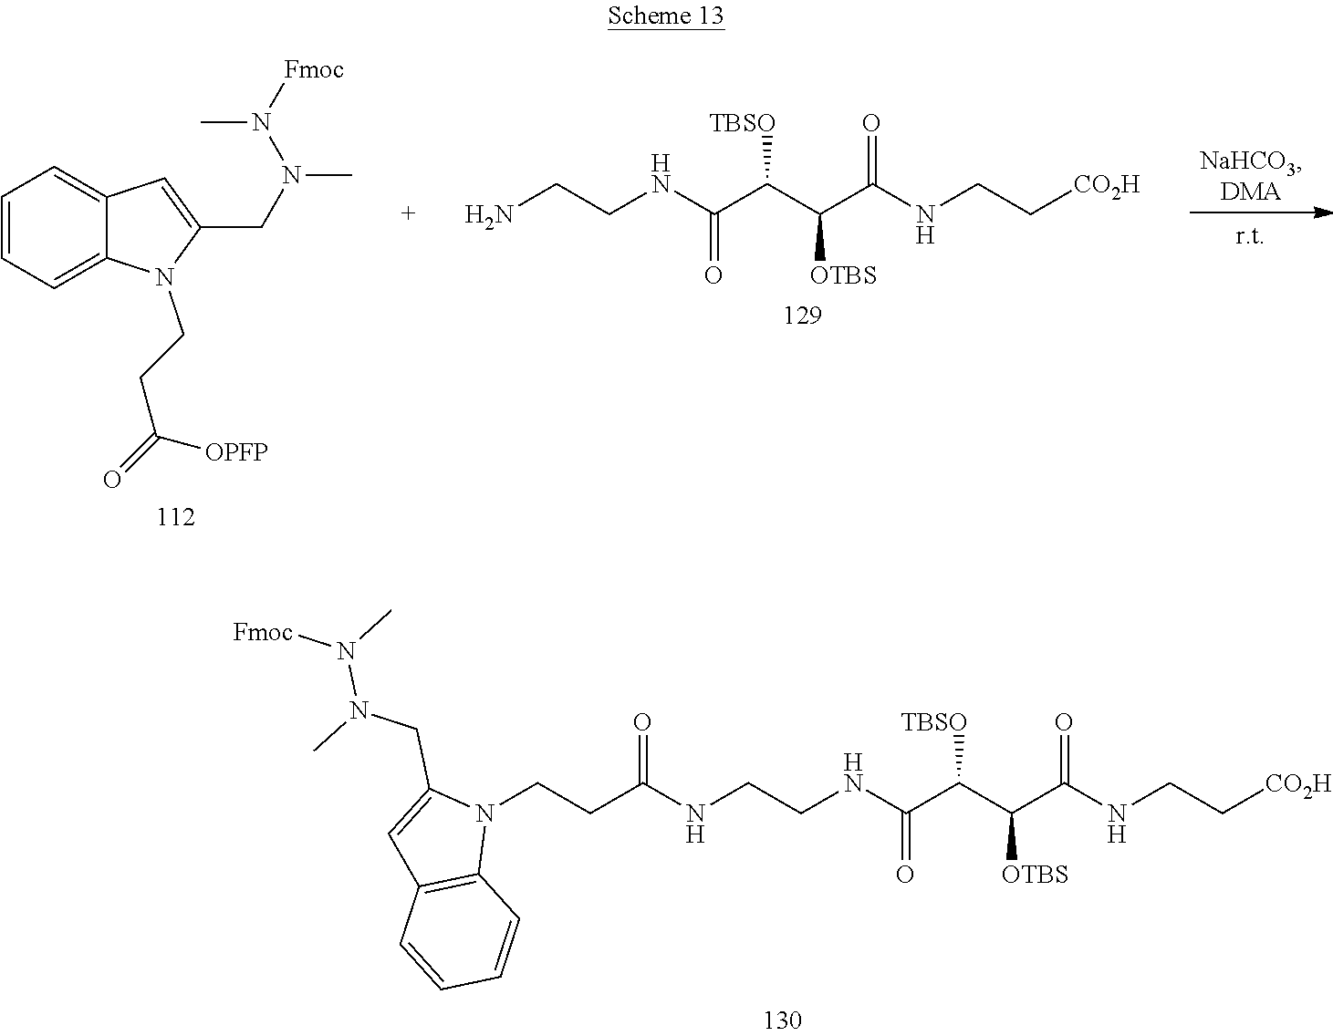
N(C)(N(C)[Fmoc])CC1=CC2=CC=CC=C2N1CCC(=O)[OPFP].C(C[CO2H])NC(C(C(C(=O)NCCN)[TBSO])[OTBS])=O.CN(CC1=CC2=C(N1CCC(=O)NCCNC(C(C(C(=O)NCC[CO2H])[OTBS])[TBSO])=O)C=CC=C2)N(C)[Fmoc]
